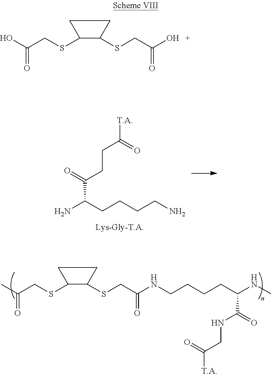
[T.A]C(CCC(C(CCCCN)N)=O)=O.C(CCC(C(=O)NCC(=O)[T.A])NC)CNC(CSC1C(SCC(C)=O)CC1)=O.OC(CSC1C(SCC(O)=O)CC1)=O
